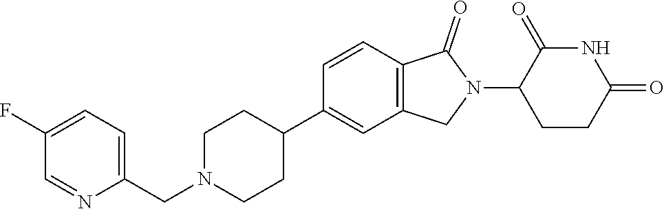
C1=CC2=C(C=C1C1CCN(CC3=CC=C(F)C=N3)CC1)CN(C1CCC(=O)NC1=O)C2=O
